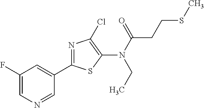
C1(F)=CN=CC(C2=NC(Cl)=C(N(C(=O)CCSC)CC)S2)=C1
